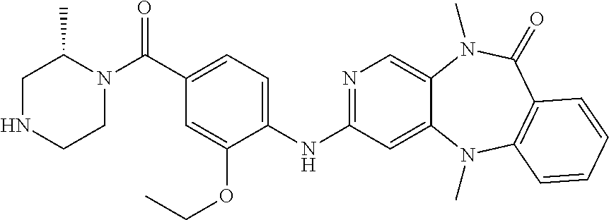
C(C1=CC=C(NC2=NC=C3C(=C2)N(C)C2=C(C(=O)N3C)C=CC=C2)C(OCC)=C1)(=O)N1C(C)CNCC1
